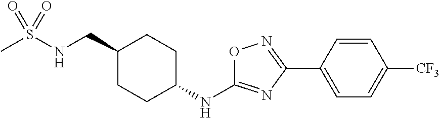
CS(NCC1CCC(NC2=NC(C3=CC=C([CF3])C=C3)=NO2)CC1)(=O)=O
